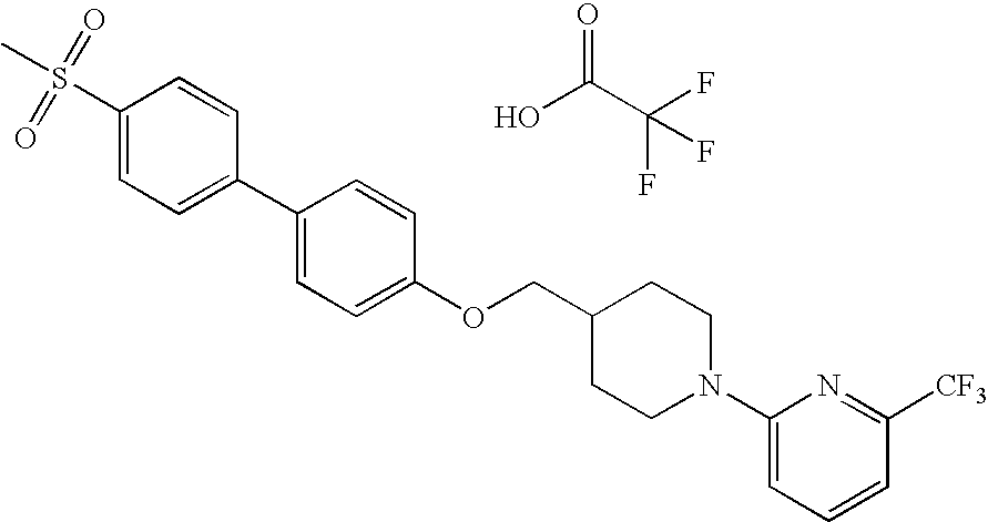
O=C(C(F)(F)F)O.C1(S(C)(=O)=O)=CC=C(C2=CC=C(OCC3CCN(C4=CC=CC([CF3])=N4)CC3)C=C2)C=C1
